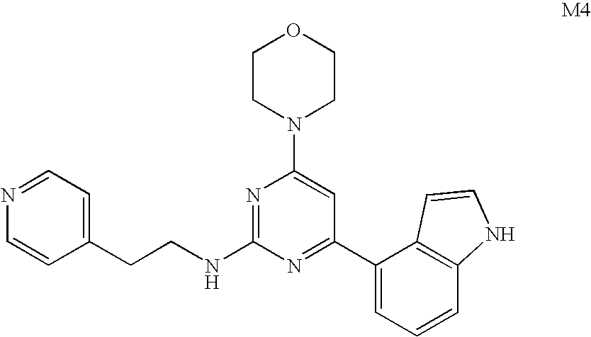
C1CN(C2=CC(C3=CC=CC4=C3C=CN4)=NC(NCCC3=CC=NC=C3)=N2)CCO1
